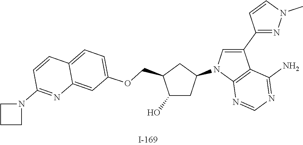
C1(N2C3=C(C(C4=NN(C)C=C4)=C2)C(N)=NC=N3)CC(COC2=CC=C3C(=C2)N=C(N2CCC2)C=C3)C(O)C1
